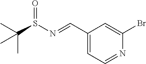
N(=CC1=CC=NC(Br)=C1)S(C(C)(C)C)=O
